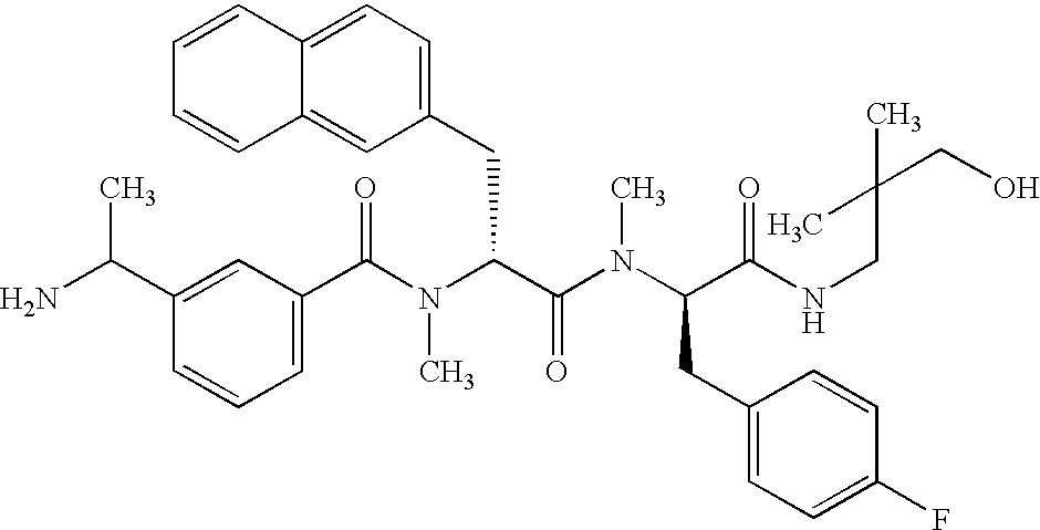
C1(C(N(C(C(N(C(C(NCC(CO)(C)C)=O)CC2=CC=C(F)C=C2)C)=O)CC2=CC=C3C(=C2)C=CC=C3)C)=O)=CC=CC(C(N)C)=C1
